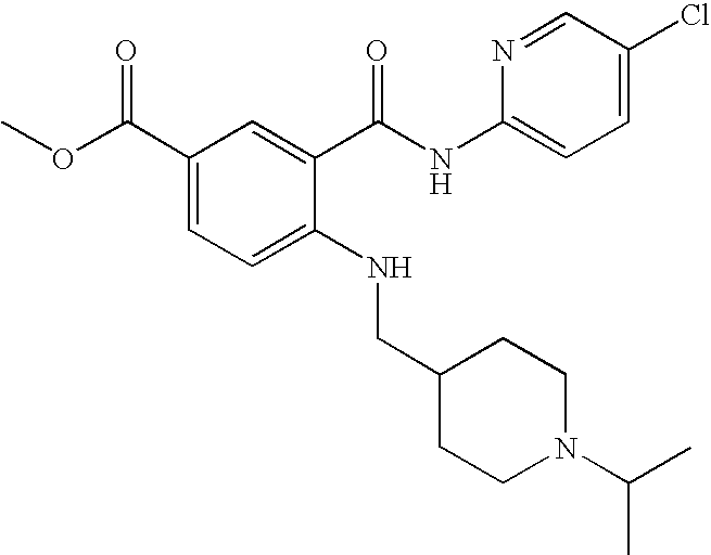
C1(C(OC)=O)=CC=C(NCC2CCN(C(C)C)CC2)C(C(NC2=CC=C(Cl)C=N2)=O)=C1
